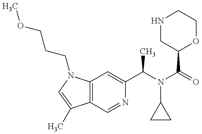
C12=C(C=NC(C(N(C(=O)C3OCCNC3)C3CC3)C)=C1)C(C)=CN2CCCOC
